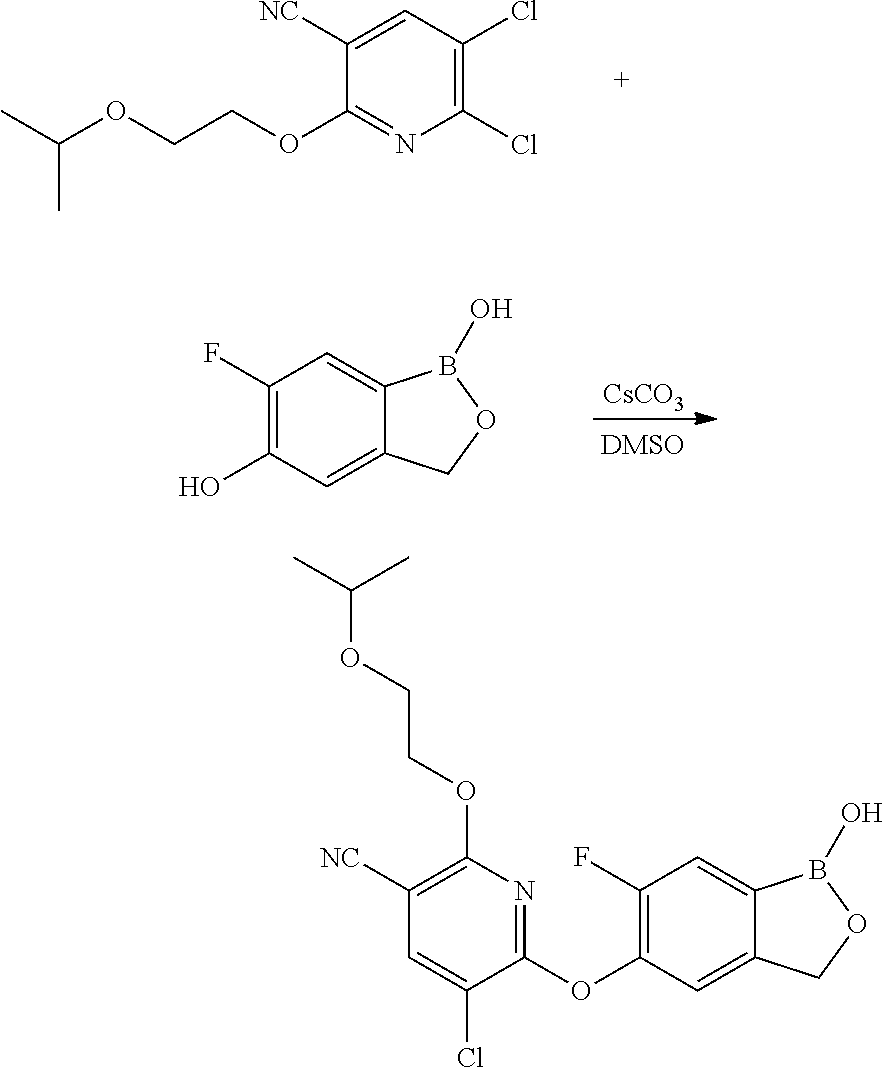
C1(Cl)=C(Cl)C=C([NC])C(OCCOC(C)C)=N1.[CsCO3].C1(F)=C(O)C=C2C(=C1)B(O)OC2.C1(OC2=C(F)C=C3C(=C2)COB3O)=NC(OCCOC(C)C)=C([NC])C=C1Cl
